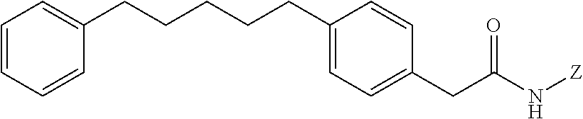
C1=CC=CC(CCCCCC2=CC=C(CC(N[Z])=O)C=C2)=C1
